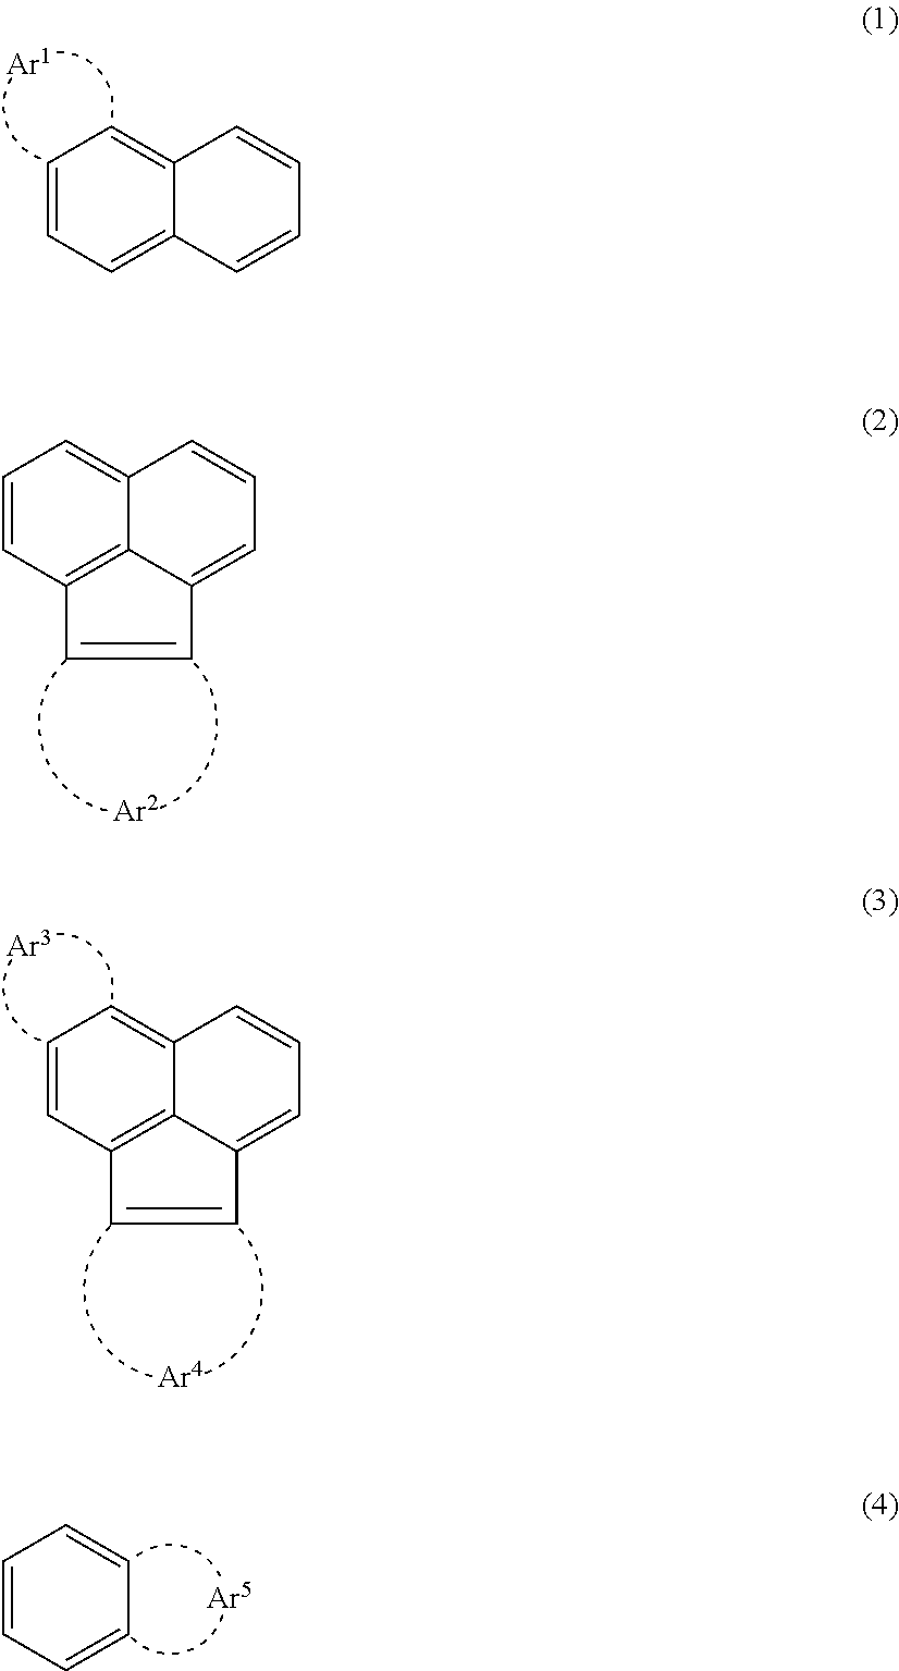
C1=CC=C2C(=C1)C=CC=C2.C1=CC2=C3C(=C1)C=CC=C3C=C2.C1=CC2=C3C(=C1)C=CC=C3C=C2.C1=CC=CC=C1
